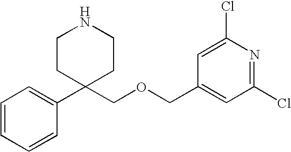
C1=CC=CC(C2(COCC3=CC(Cl)=NC(Cl)=C3)CCNCC2)=C1
